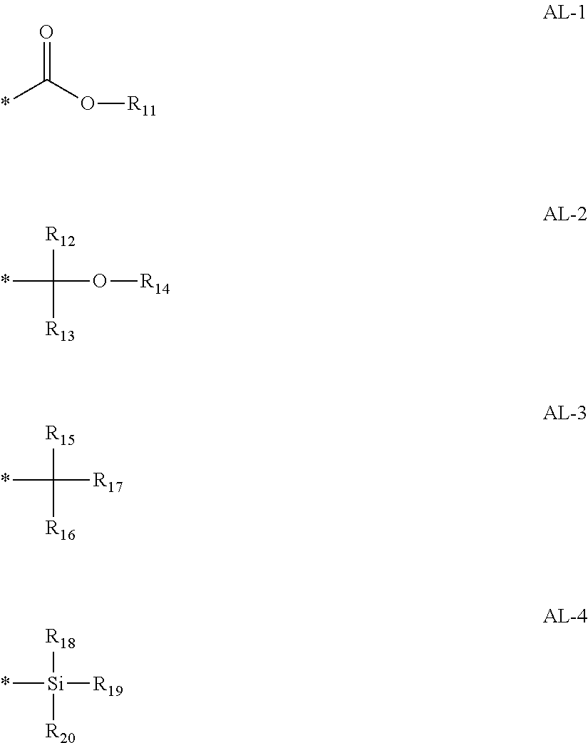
O=C(O[R11])*.[R12]C(O[R14])(*)[R13].[R15]C([R17])(*)[R16].[R18][Si]([R19])(*)[R20]
